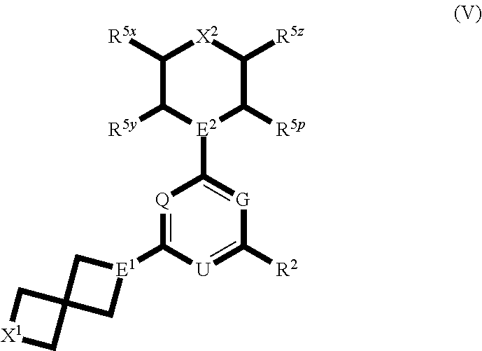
[Q]1=C([E1]2CC3(C2)C[X1]C3)[U]=C([R2])[G]=C1[E2]1C([R5p])C([R5z])[X2]C([R5x])C1[R5y]
